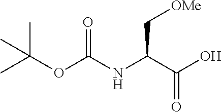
C(C(C(O)=O)NC(OC(C)(C)C)=O)[OMe]
